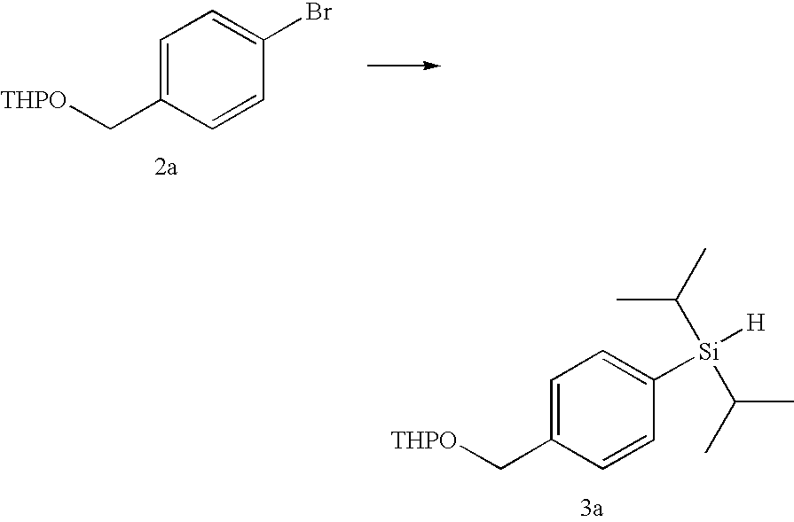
[THPO]CC1=CC=C(Br)C=C1.[THPO]CC1=CC=C([Si]([H])(C(C)C)C(C)C)C=C1
